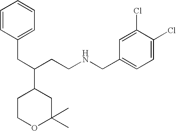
C1COC(C)(C)CC1C(CCNCC1=CC=C(Cl)C(Cl)=C1)CC1=CC=CC=C1
